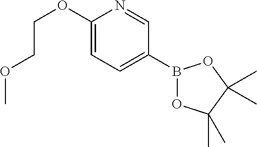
C1=C(OCCOC)N=CC(B2OC(C)(C)C(C)(C)O2)=C1
